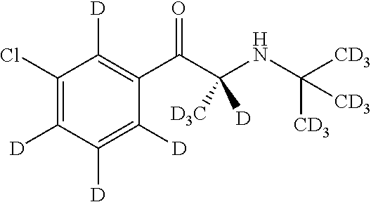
C1(Cl)=C([D])C([D])=C([D])C(C(C(NC([CD3])([CD3])[CD3])([D3C])[D])=O)=C1[D]
